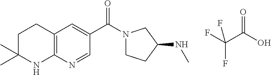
C12=C(N=CC(C(=O)N3CCC(NC)C3)=C1)NC(C)(C)CC2.FC(C(O)=O)(F)F
